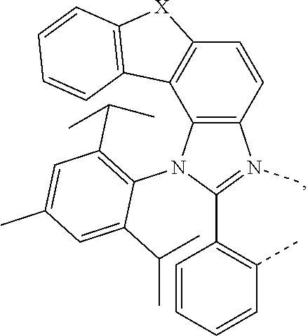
C12=C(N(C3=C(C(C)C)C=C(C)C=C3C(C)C)C(C3=C(C)C=CC=C3)=N1C)C1=C(C=C2)[X]C2=C1C=CC=C2
